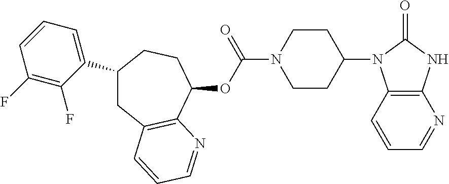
C1(C2=CC=CC(F)=C2F)CC2=C(C(OC(N3CCC(N4C5=C(NC4=O)N=CC=C5)CC3)=O)CC1)N=CC=C2
